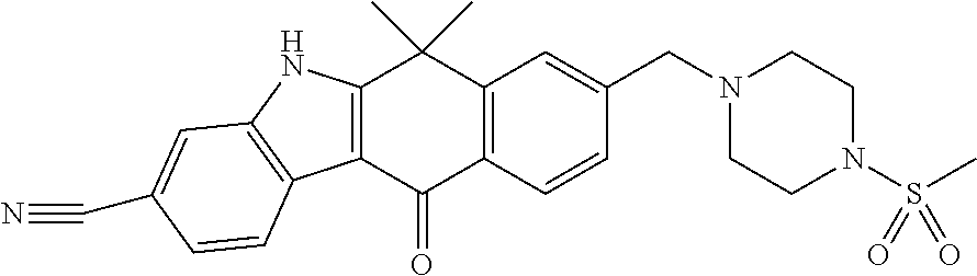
C12=C(C(=O)C3=C(C=C(CN4CCN(S(C)(=O)=O)CC4)C=C3)C1(C)C)C1=C(N2)C=C(C#N)C=C1
